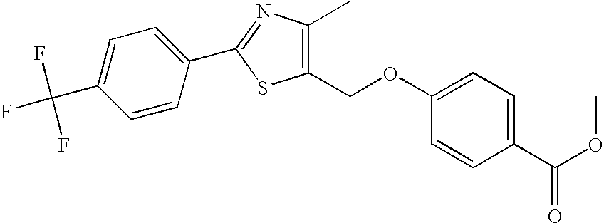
C1(C(OC)=O)=CC=C(OCC2=C(C)N=C(C3=CC=C(C(F)(F)F)C=C3)S2)C=C1
